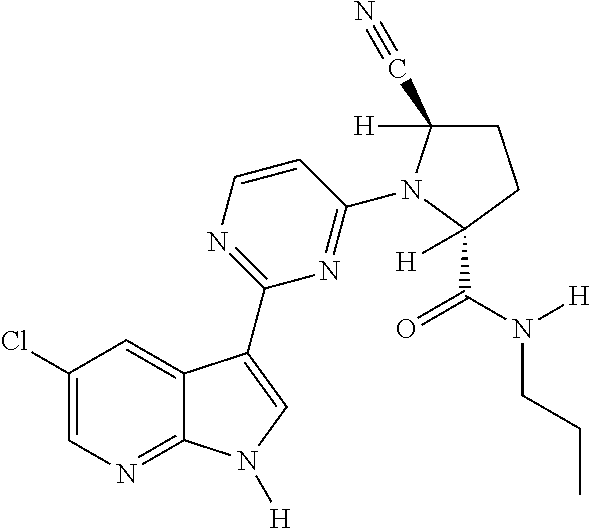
C1(Cl)=CN=C2C(=C1)C(C1=NC=CC(N3C(C#N)([H])CCC3(C(N([H])CCC)=O)[H])=N1)=CN2[H]
